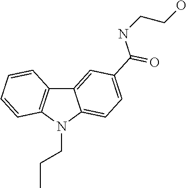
C12=CC(C(NCCO)=O)=CC=C1N(CCC)C1=C2C=CC=C1
